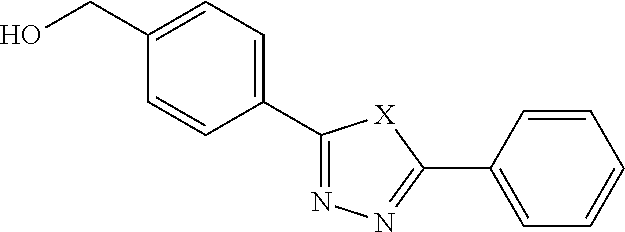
C1(CO)=CC=C(C2=NN=C(C3=CC=CC=C3)[X]2)C=C1
